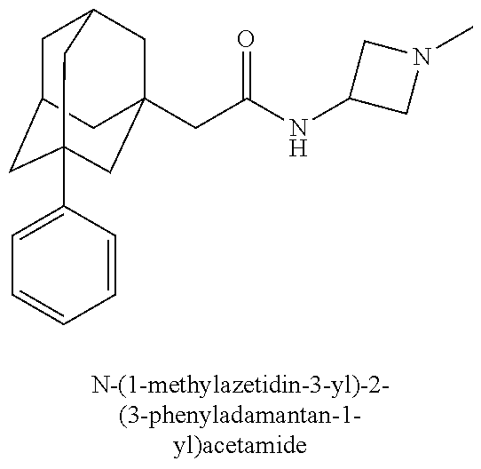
C1C2CC3(C4=CC=CC=C4)CC(CC(NC4CN(C)C4)=O)(CC1C3)C2
